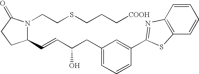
C1(C=CC(CC2=CC=CC(C3=NC4=C(C=CC=C4)S3)=C2)O)N(CCSCCC[COOH])C(=O)CC1
